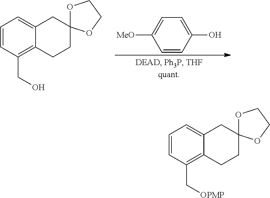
C1=CC(CO)=C2C(=C1)CC1(CC2)OCCO1.C1=CC(O)=CC=C1[MeO].C1=CC(C[OPMP])=C2C(=C1)CC1(CC2)OCCO1
